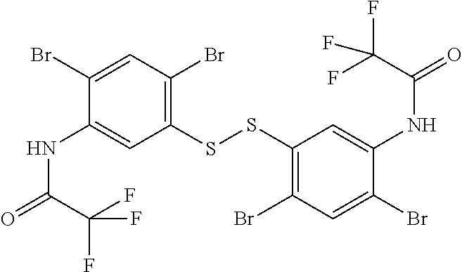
C1(SSC2=C(Br)C=C(Br)C(NC(=O)C(F)(F)F)=C2)=C(Br)C=C(Br)C(NC(=O)C(F)(F)F)=C1
